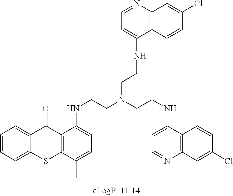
C1=CC=C2C(=C1)C(=O)C1=C(S2)C(C)=CC=C1NCCN(CCNC1=CC=NC2=C1C=CC(Cl)=C2)CCNC1=CC=NC2=C1C=CC(Cl)=C2
